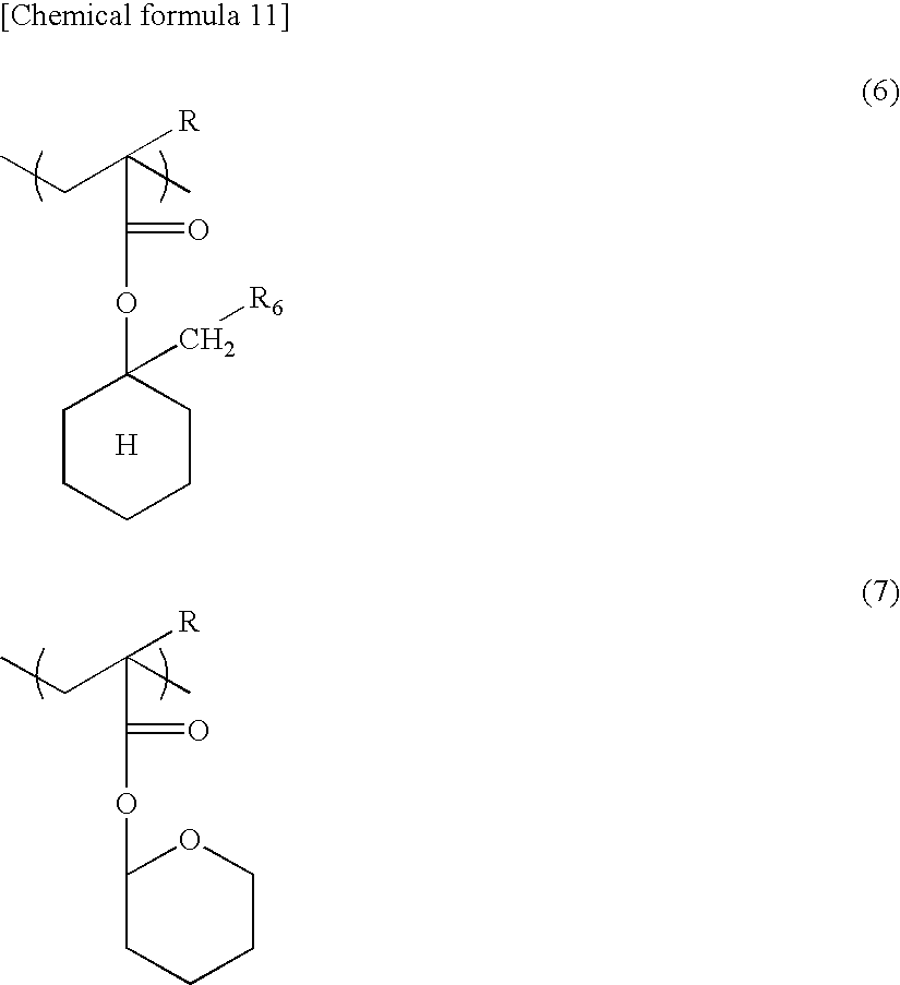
O(C(=O)C(C)([R])CC)C1(C[R6])CCCCC1.[H].O(C(=O)C(C)([R])CC)C1CCCCO1
